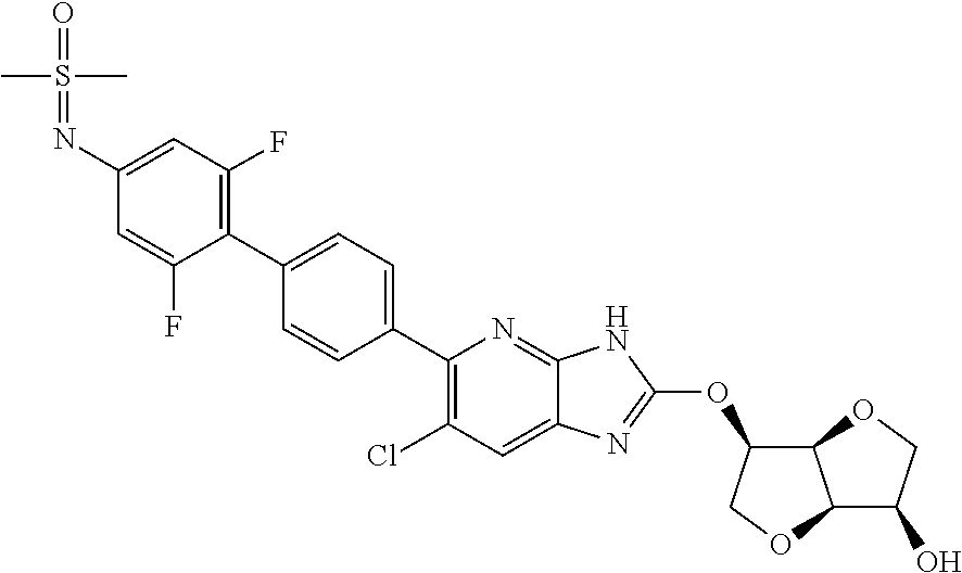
C1(N=S(=O)(C)C)=CC(F)=C(C2=CC=C(C3=C(Cl)C=C4C(=N3)NC(OC3C5C(C(O)CO5)OC3)=N4)C=C2)C(F)=C1
